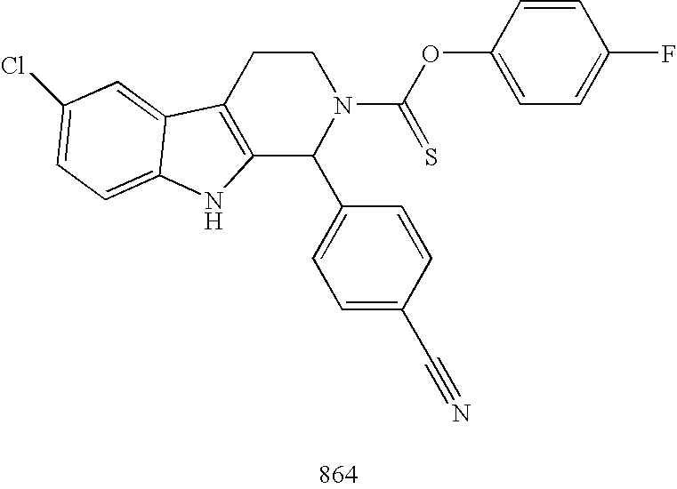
C12=C(CCN(C(OC3=CC=C(F)C=C3)=S)C1C1=CC=C(C#N)C=C1)C1=CC(Cl)=CC=C1N2
